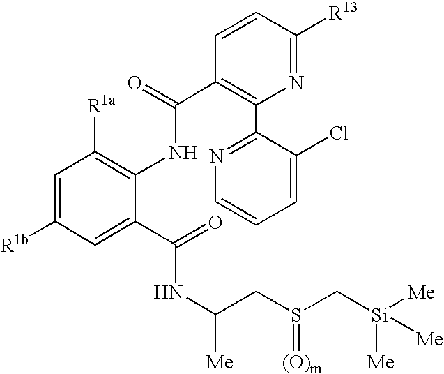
C1=C(C(NC(CS(C[Si]([Me])([Me])[Me])=[(O)m])[Me])=O)C(NC(=O)C2=C(C3=NC=CC=C3Cl)N=C([R13])C=C2)=C([R1a])C=C1[R1b]
